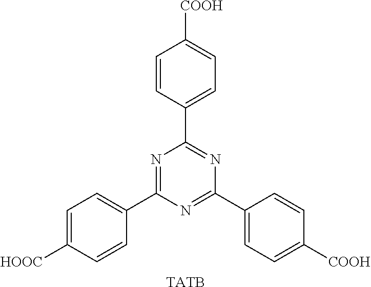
C1(C2=NC(C3=CC=C([COOH])C=C3)=NC(C3=CC=C([HOOC])C=C3)=N2)=CC=C([COOH])C=C1.[TATB]
